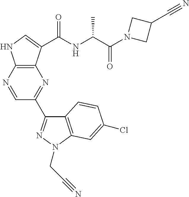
C1(C2=NN(CC#N)C3=C2C=CC(Cl)=C3)=NC2=C(NC=C2C(NC(C(N2CC(C#N)C2)=O)C)=O)N=C1
